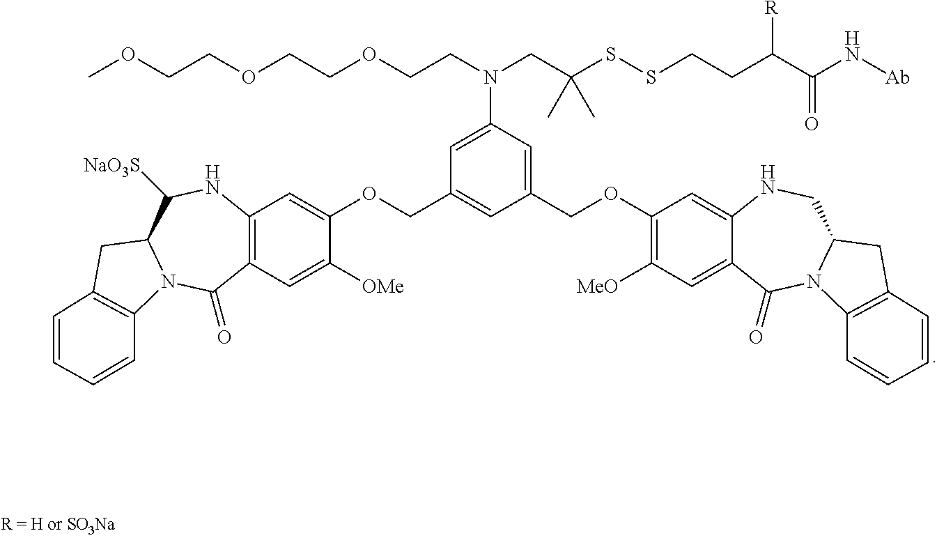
C12=C(C=C([OMe])C(OCC3=CC(COC4=C([MeO])C=C5C(=C4)NCC4N(C5=O)C5=C(C4)C=CC=C5)=CC(N(CCOCCOCCOC)CC(SSCCC(C(N[Ab])=O)[R])(C)C)=C3)=C1)C(=O)N1C(C([NaO3S])N2)CC2=C1C=CC=C2
